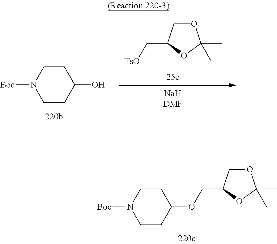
C1CN([Boc])CCC1O.O1CC(C[TsO])OC1(C)C.C1CN([Boc])CCC1OCC1COC(C)(C)O1
